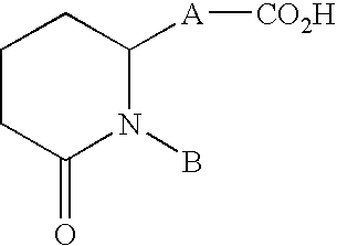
BN1C([A][CO2H])CCCC1=O
